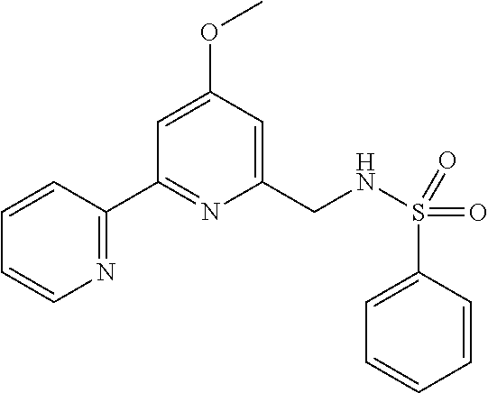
N1=C(C2=NC(CNS(C3=CC=CC=C3)(=O)=O)=CC(OC)=C2)C=CC=C1
